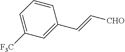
C1=CC(C=C[CHO])=CC([F3C])=C1
